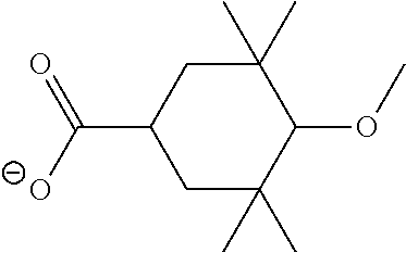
C1C(C)(C)C(OC)C(C)(C)CC1C([O-])=O
